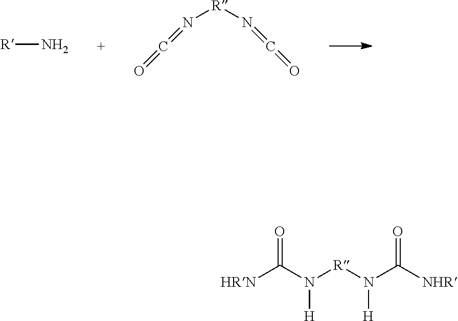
[R]N.O=C=N[R]N=C=O.[HRN]C(N([R]N(C([NHR])=O)[H])[H])=O
